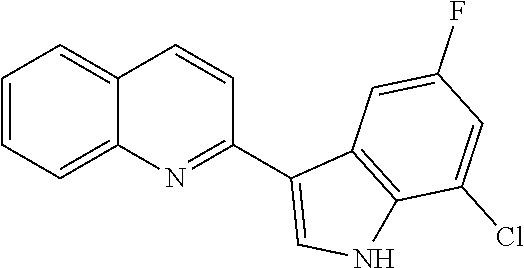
C1=CC=C2C(=C1)C=CC(C1=CNC3=C1C=C(F)C=C3Cl)=N2
